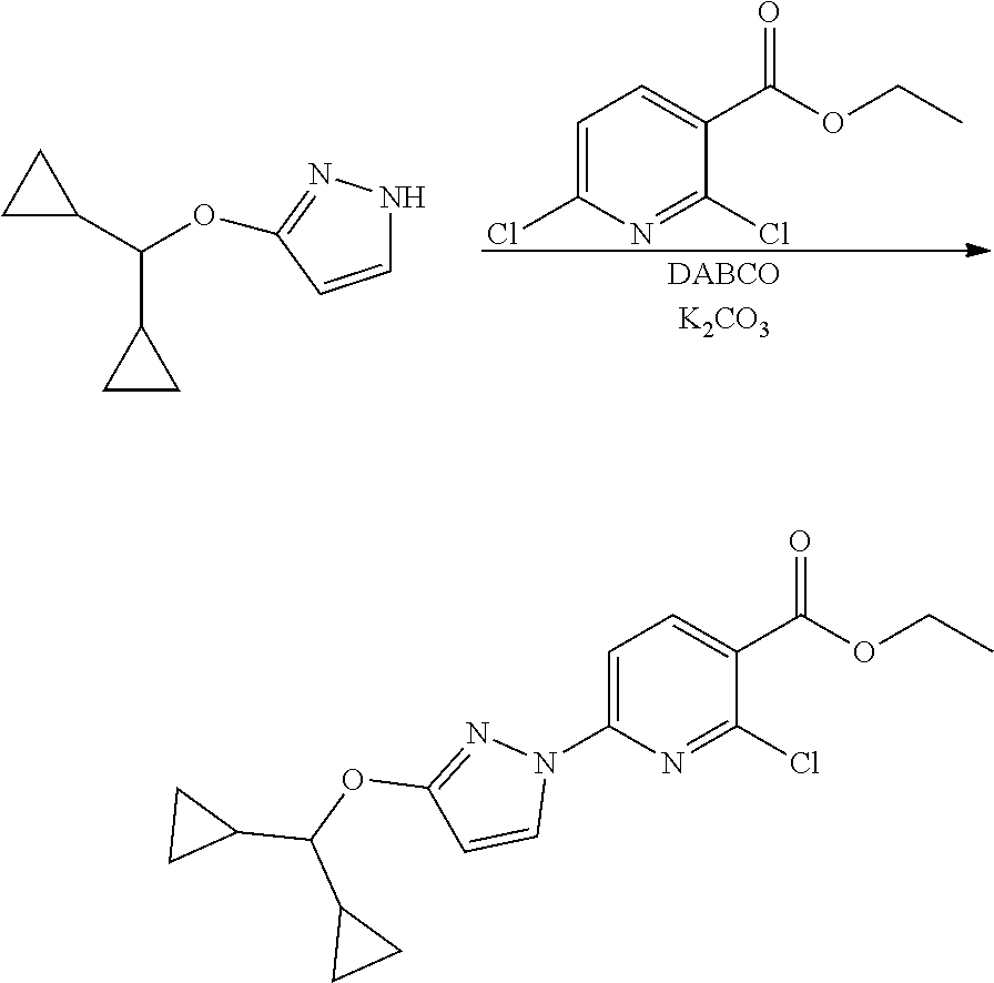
C(C1CC1)(C1CC1)OC1=NNC=C1.C1=C(Cl)N=C(Cl)C(C(OCC)=O)=C1.C1=C(N2N=C(OC(C3CC3)C3CC3)C=C2)N=C(Cl)C(C(OCC)=O)=C1
